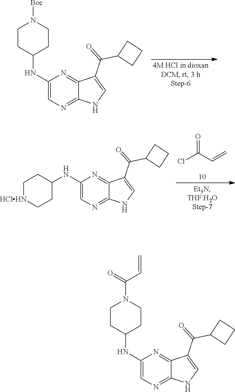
C1(NC2CCN([Boc])CC2)=CN=C2C(=N1)C(C(C1CCC1)=O)=CN2.ClC(C=C)=O.C1(NC2CC[HClHN]CC2)=CN=C2C(=N1)C(C(C1CCC1)=O)=CN2.C1(NC2CCN(C(C=C)=O)CC2)=CN=C2C(=N1)C(C(C1CCC1)=O)=CN2
